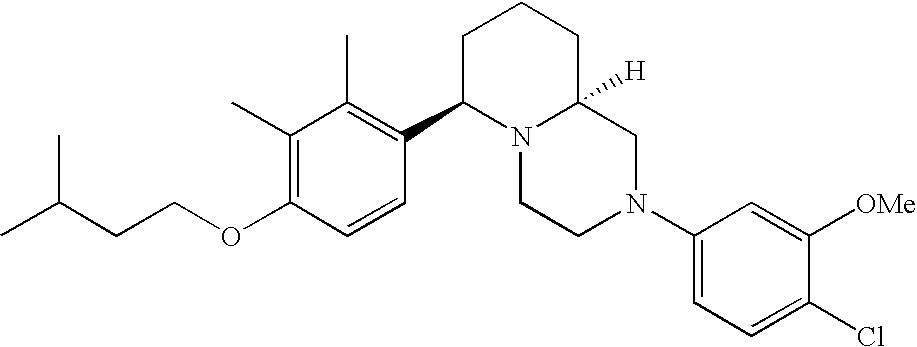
C1(C)=C(OCCC(C)C)C=CC(C2N3C([H])(CCC2)CN(C2=CC=C(Cl)C([OMe])=C2)CC3)=C1C
